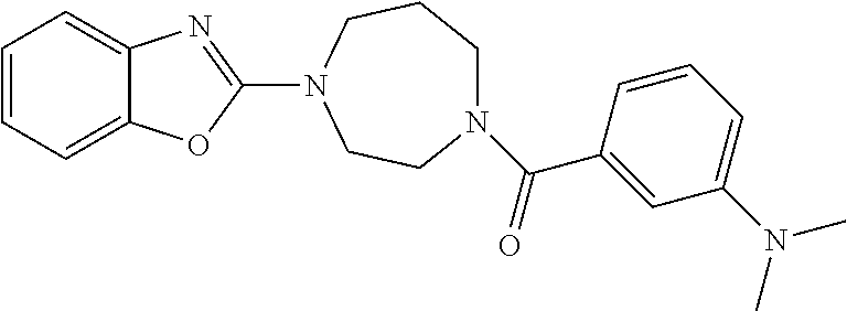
C1=CC=C2C(=C1)N=C(N1CCCN(C(=O)C3=CC(N(C)C)=CC=C3)CC1)O2
